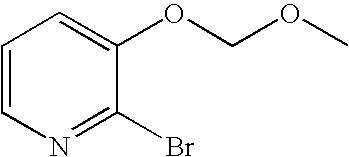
C1=CN=C(Br)C(OCOC)=C1
